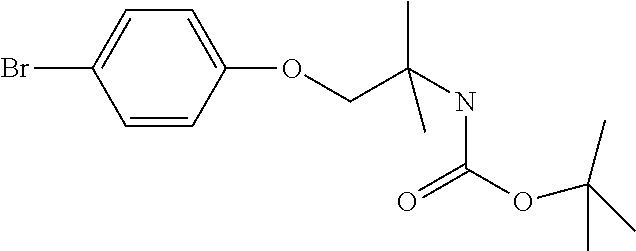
O(CC(C)(C)NC(=O)OC(C)(C)C)C1=CC=C(Br)C=C1
